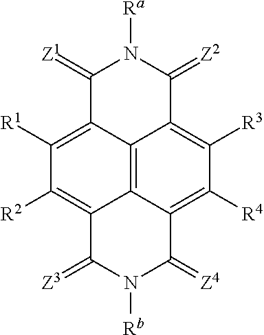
C12=C3C4=C([R4])C([R3])=C1C(=[Z2])N([Ra])C(=[Z1])C2=C([R1])C([R2])=C3C(=[Z3])N([Rb])C4=[Z4]
